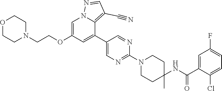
C1=C(OCCN2CCOCC2)C=C(C2=CN=C(N3CCC(NC(C4=CC(F)=CC=C4Cl)=O)(C)CC3)N=C2)C2=C(C#N)C=NN12
